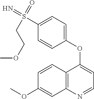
C12=C(N=CC=C1OC1=CC=C(S(=N)(=O)CCOC)C=C1)C=C(OC)C=C2
